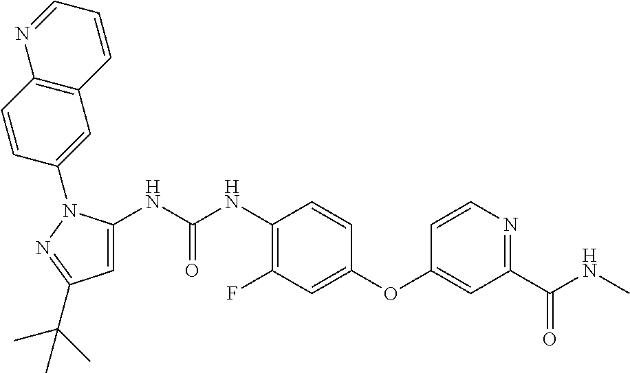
C1=C(NC(NC2=C(F)C=C(OC3=CC(C(NC)=O)=NC=C3)C=C2)=O)N(C2=CC3=C(C=C2)N=CC=C3)N=C1C(C)(C)C
